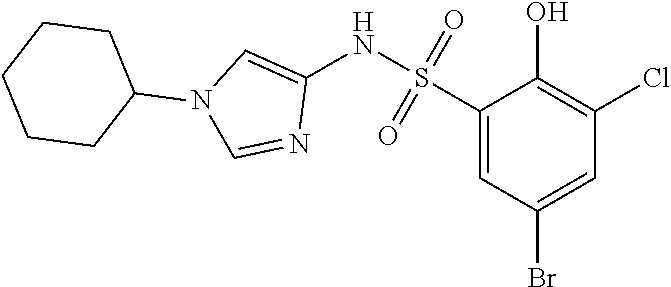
C1(S(NC2=CN(C3CCCCC3)C=N2)(=O)=O)=CC(Br)=CC(Cl)=C1O
